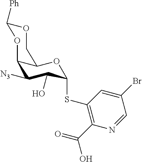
C12C([N3])C(O)C(SC3=C(C(O)=O)N=CC(Br)=C3)OC1COC([Ph])O2
